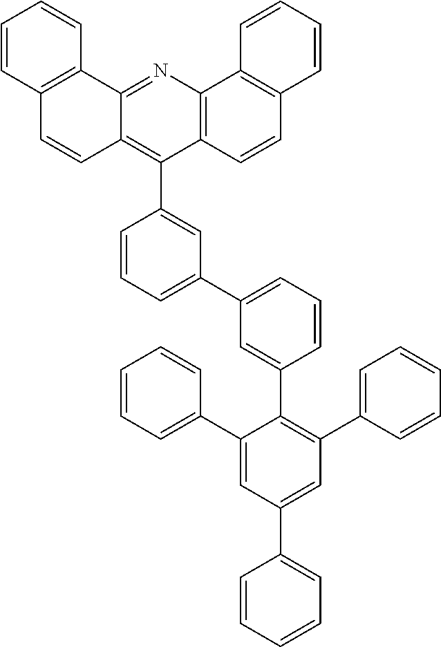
C12=C(N=C3C(=C1C1=CC(C4=CC=CC(C5=C(C6=CC=CC=C6)C=C(C6=CC=CC=C6)C=C5C5=CC=CC=C5)=C4)=CC=C1)C=CC1=C3C=CC=C1)C1=C(C=C2)C=CC=C1
